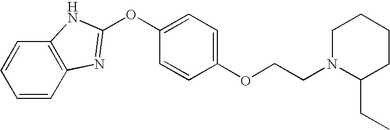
C1=CC2=C(C=C1)NC(OC1=CC=C(OCCN3C(CC)CCCC3)C=C1)=N2
